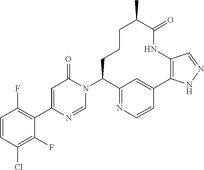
C1(F)=C(Cl)C=CC(F)=C1C1=CC(=O)N(C2C3=NC=CC(=C3)C3=C(NC(=O)C(C)CCC2)C=NN3)C=N1
